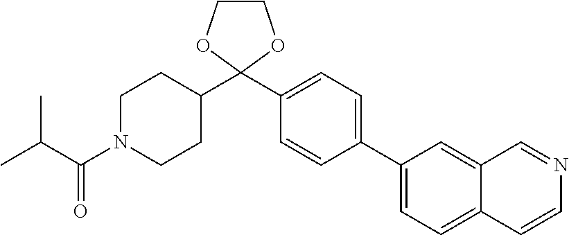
C1(C2=CC=C3C(=C2)C=NC=C3)=CC=C(C2(C3CCN(C(C(C)C)=O)CC3)OCCO2)C=C1
